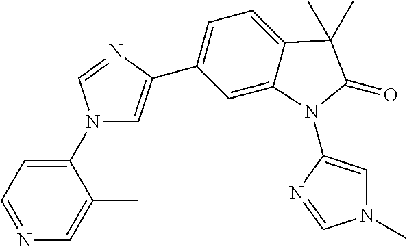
N1=CC=C(N2C=C(C3=CC=C4C(=C3)N(C3=CN(C)C=N3)C(=O)C4(C)C)N=C2)C(C)=C1
